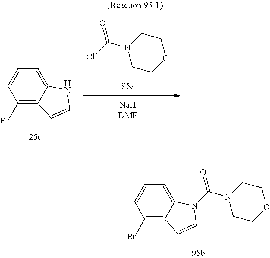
C1(Br)=C2C(=CC=C1)N(C(N1CCOCC1)=O)C=C2.C1COCCN1C(Cl)=O.C1(Br)=C2C(=CC=C1)NC=C2
